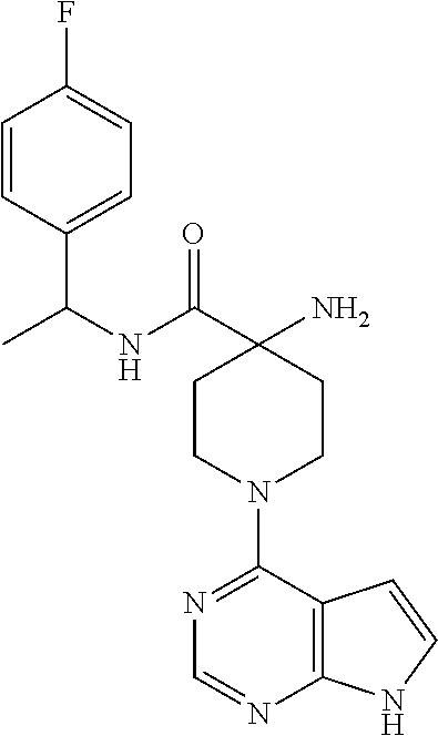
N(C(C1(N)CCN(C2=NC=NC3=C2C=CN3)CC1)=O)C(C)C1=CC=C(F)C=C1
